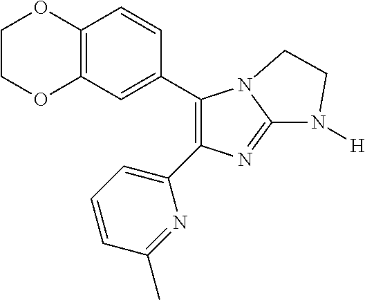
C12=C(C=C(C3=C(C4=CC=CC(C)=N4)N=C4N3CCN4[H])C=C1)OCCO2
